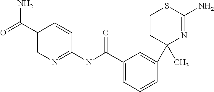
C1CC(C)(C2=CC(C(NC3=NC=C(C(=O)N)C=C3)=O)=CC=C2)N=C(N)S1
